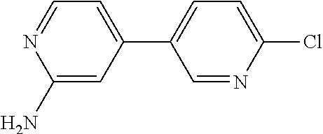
C1(C2=CC=C(Cl)N=C2)=CC=NC(N)=C1
